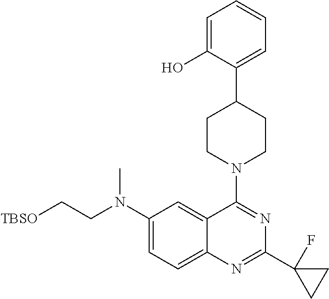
C12=CC=C(N(CC[TBSO])C)C=C1C(N1CCC(C3=CC=CC=C3O)CC1)=NC(C1(F)CC1)=N2
